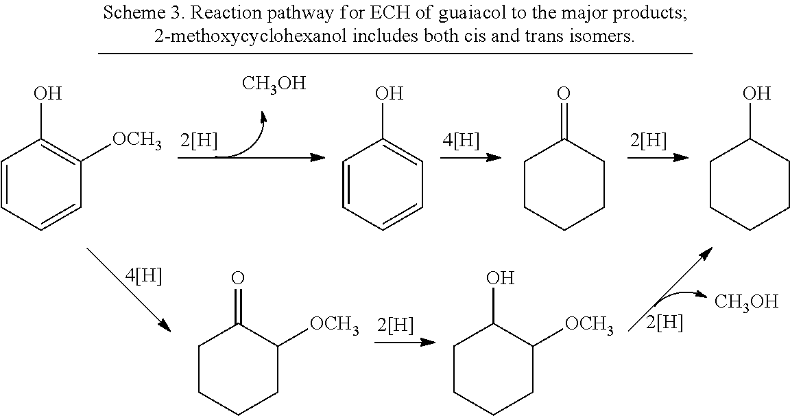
[CH3OH].C1=CC=CC([OCH3])=C1O.C1=CC=CC=C1O.C1CCCCC1=O.C1CCCCC1O.C1CCCC([OCH3])C1=O.C1CCCC([OCH3])C1O.[CH3OH]
